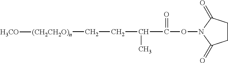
C(C(C)C(ON1C(=O)CCC1=O)=O)C[(CH2CH2O)n][H3CO]
